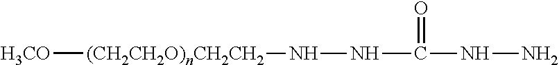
[H3CO][(CH2CH2O)nCH2CH2]NNC(=O)NN
